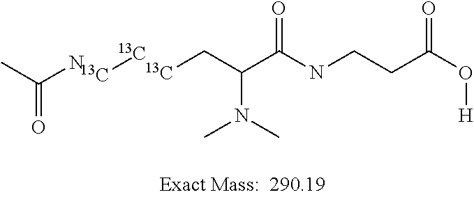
CC(N)=O.[13C]CC(C(NCCC(O[H])=O)=O)N(C)C.[13C][13C]
